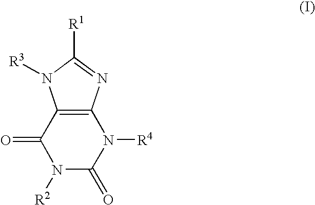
N1([R2])C(=O)N([R4])C2=C(C1=O)N([R3])C([R1])=N2
